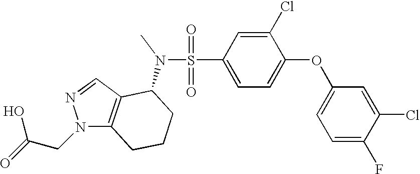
O=S(=O)(C1=CC=C(OC2=CC=C(F)C(Cl)=C2)C(Cl)=C1)N(C1C2=C(N(CC(=O)O)N=C2)CCC1)C
